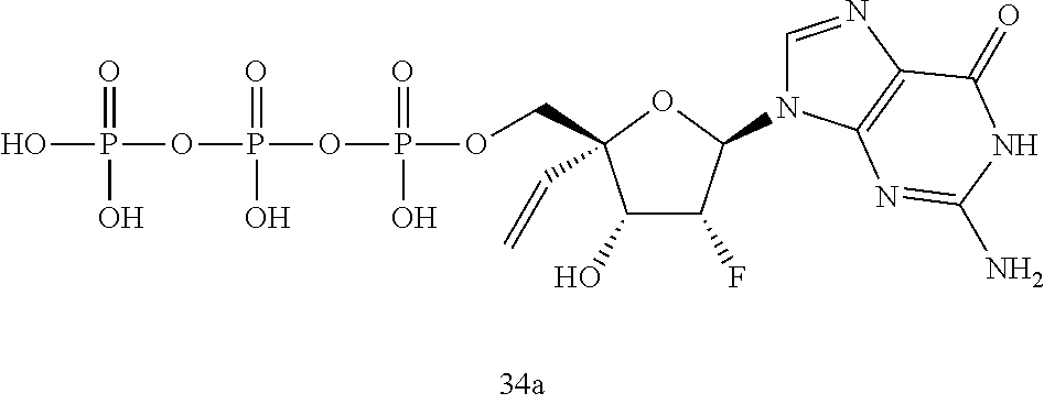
OP(=O)(O)OP(=O)(O)OP(=O)(O)OCC1(C=C)C(O)C(F)C(N2C=NC3=C2N=C(N)NC3=O)O1
